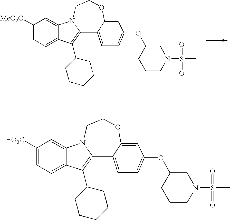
C1([HO2C])=CC=C2C(=C1)N1C(=C2C2CCCCC2)C2=CC=C(OC3CCCN(S(C)(=O)=O)C3)C=C2OCC1.C1([MeO2C])=CC=C2C(=C1)N1C(=C2C2CCCCC2)C2=CC=C(OC3CCCN(S(C)(=O)=O)C3)C=C2OCC1
